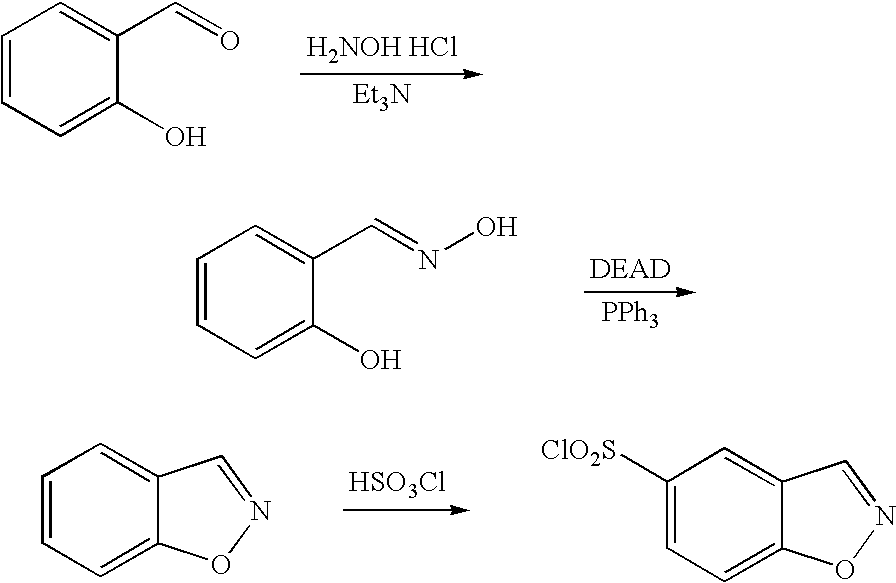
C1=CC=C(O)C(C=O)=C1.[Et3N].[H2NOH HCl].C1=CC=C(O)C(C=NO)=C1.[DEAD].[PPh3].[HSO3Cl].C1=CC=C2C(=C1)C=NO2.C1([ClO2S])=CC=C2C(=C1)C=NO2
